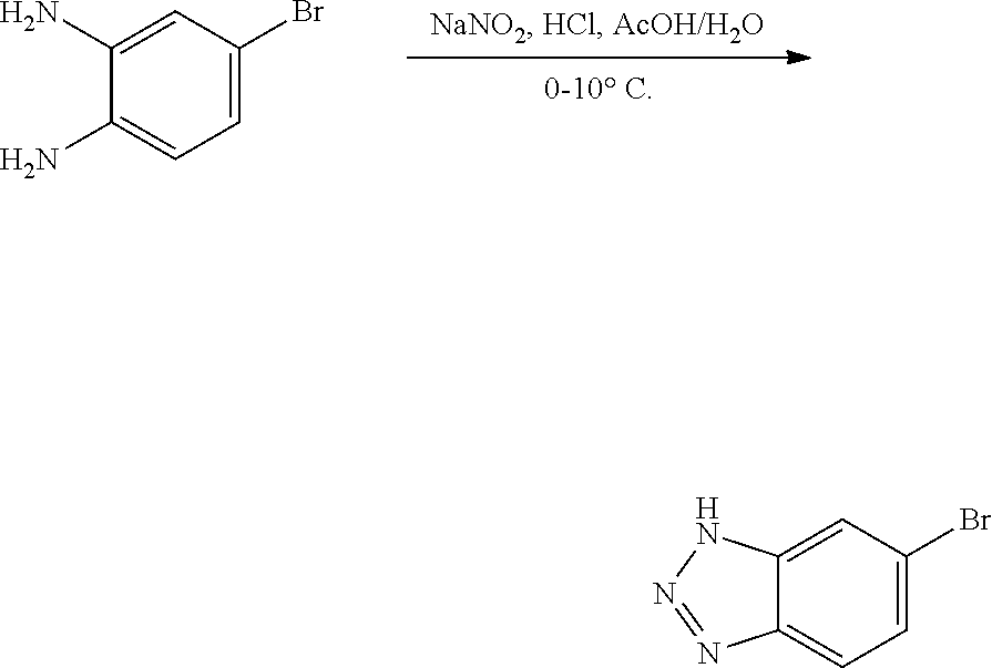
C1(N)=CC=C(Br)C=C1N.C12=CC=C(Br)C=C1NN=N2
